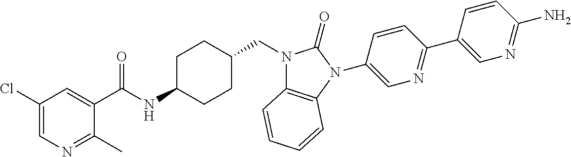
C1(Cl)=CN=C(C)C(C(NC2CCC(CN3C4=C(N(C5=CN=C(C6=CN=C(N)C=C6)C=C5)C3=O)C=CC=C4)CC2)=O)=C1
